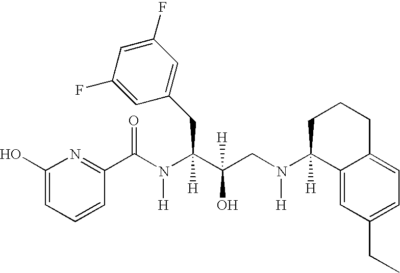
C1(O)=CC=CC(C(N(C(C(CN(C2([H])C3=CC(CC)=CC=C3CCC2)[H])(O)[H])(CC2=CC(F)=CC(F)=C2)[H])[H])=O)=N1
